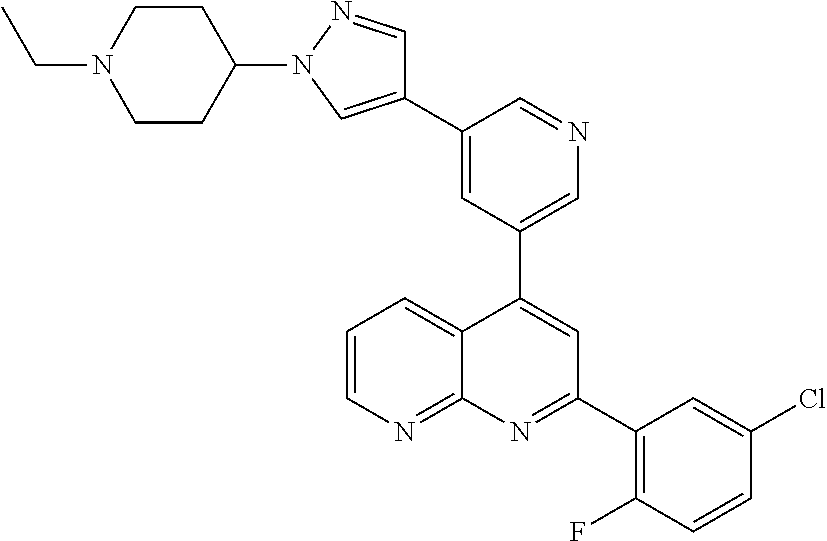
C1=C(C2=CN(C3CCN(CC)CC3)N=C2)C=NC=C1C1=CC(C2=C(F)C=CC(Cl)=C2)=NC2=NC=CC=C12
